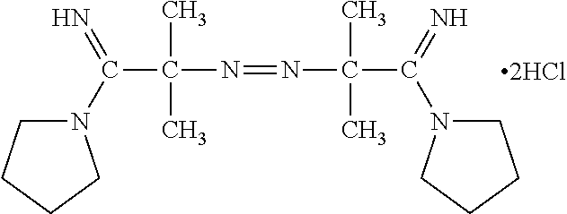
C(C(C)(N=NC(C)(C)C(=N)N1CCCC1)C)(N1CCCC1)=N
